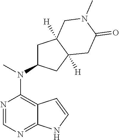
N1=CN=C2C(=C1N(C1CC3([H])C([H])(C1)CC(=O)N(C)C3)C)C=CN2
